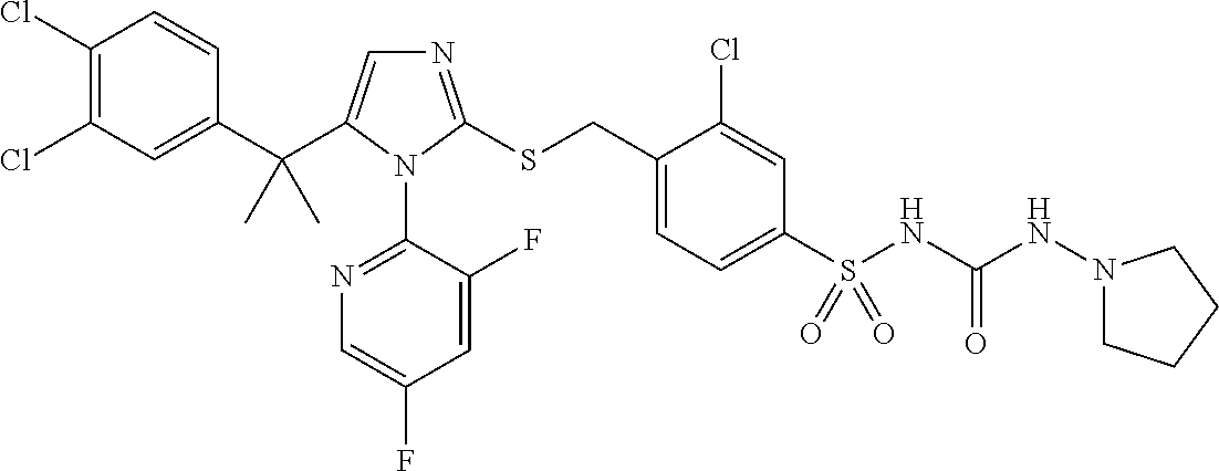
C1(Cl)=C(Cl)C=C(C(C)(C)C2=CN=C(SCC3=CC=C(S(=O)(NC(NN4CCCC4)=O)=O)C=C3Cl)N2C2=NC=C(F)C=C2F)C=C1
